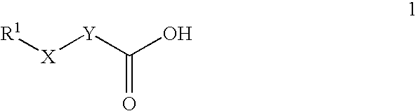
[R1][X][Y]C(O)=O
